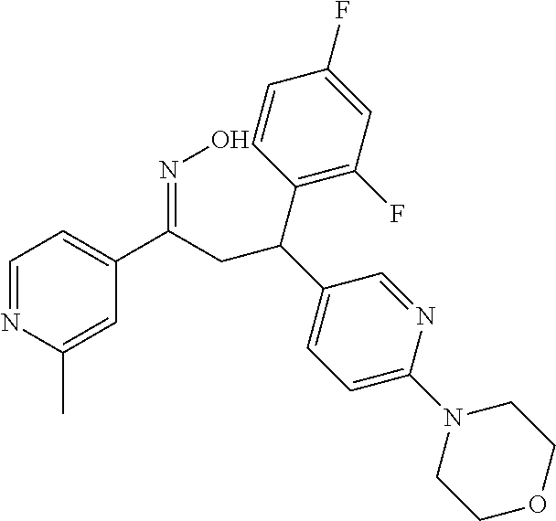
C1=NC(C)=CC(C(CC(C2=CC=C(N3CCOCC3)N=C2)C2=C(F)C=C(F)C=C2)=NO)=C1
